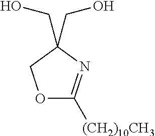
O1C([(CH2)10CH3])=NC(CO)(CO)C1
